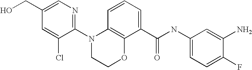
C1(N2CCOC3=C2C=CC=C3C(NC2=CC=C(F)C(N)=C2)=O)=NC=C(CO)C=C1Cl
